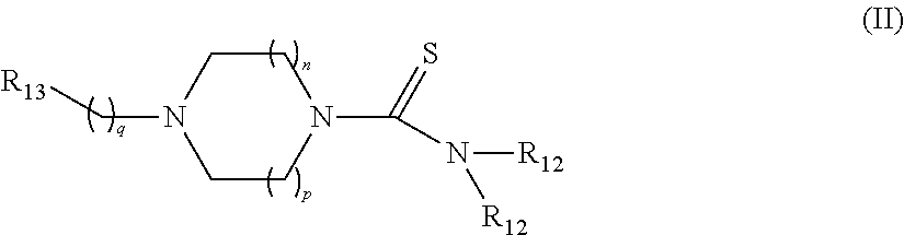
C1CN(C(N([R12])[R12])=S)CCN1C[R13]
